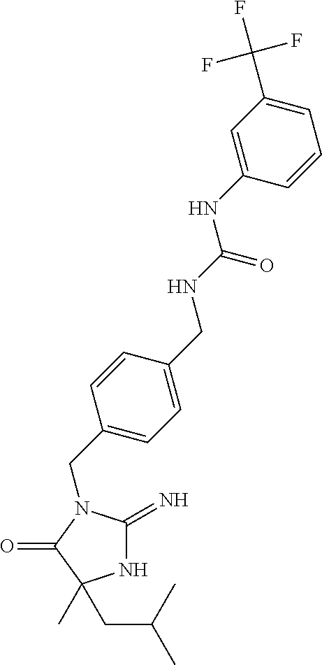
N1C(=N)N(CC2=CC=C(CNC(=O)NC3=CC(C(F)(F)F)=CC=C3)C=C2)C(=O)C1(C)CC(C)C
